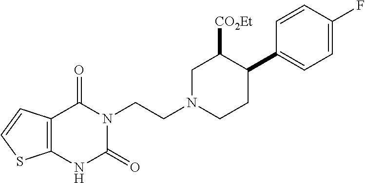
C12=C(C(=O)N(CCN3CCC(C4=CC=C(F)C=C4)C([CO2Et])C3)C(=O)N1)C=CS2
